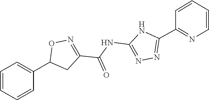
C1=CC=CC(C2CC(C(=O)NC3=NN=C(C4=NC=CC=C4)N3)=NO2)=C1
